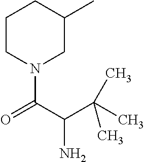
N1(C(=O)C(N)C(C)(C)C)CC(C)CCC1
